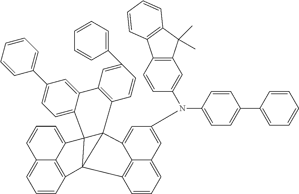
C1=CC2=C3C(=C1)C=CC=C3C13C4=CC=C(C5=CC=CC=C5)C=C4C4=C(C=CC(C5=CC=CC=C5)=C4)C14C1=CC(N(C5=CC6=C(C=C5)C5=C(C6(C)C)C=CC=C5)C5=CC=C(C6=CC=CC=C6)C=C5)=CC5=CC=CC(=C51)C234
